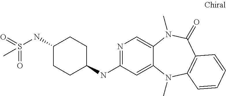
N1=C(NC2CCC(NS(=O)(=O)C)CC2)C=C2C(=C1)N(C)C(=O)C1=C(N2C)C=CC=C1
